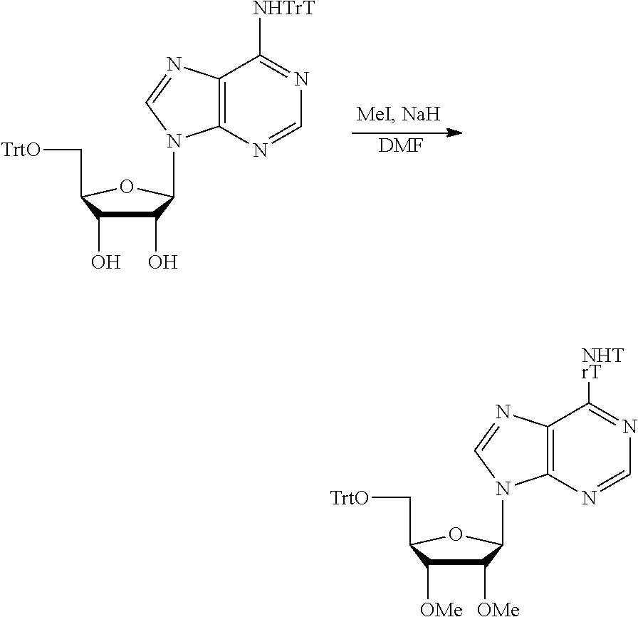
C1=NC2=C(N=CN2C2C(O)C(O)C(C[TrtO])O2)C([NHTrT])=N1.[DMF].C1=NC2=C(N=CN2C2C([OMe])C([OMe])C(C[TrtO])O2)C([NHTrT])=N1
